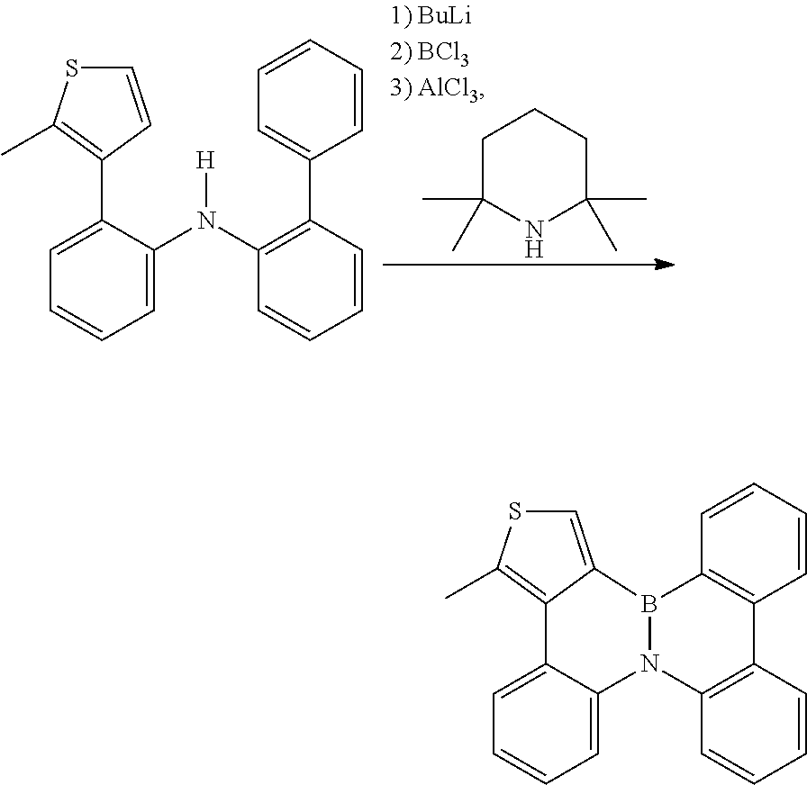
C1C(C)(C)NC(C)(C)CC1.C1=CC(C2=CC=CC=C2N(C2=C(C3=CC=CC=C3)C=CC=C2)[H])=C(C)S1.C1=C2C(=C(C)S1)C1=CC=CC=C1N1C3=C(C=CC=C3)C3=C(B21)C=CC=C3
